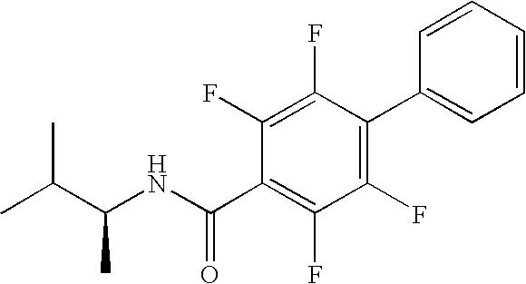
C1(F)=C(C2=CC=CC=C2)C(F)=C(F)C(C(NC(C(C)C)C)=O)=C1F
